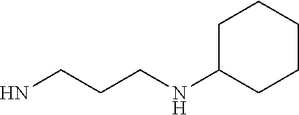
NCCCNC1CCCCC1
